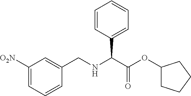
C1=C([O2N])C=C(CNC(C(OC2CCCC2)=O)C2=CC=CC=C2)C=C1
